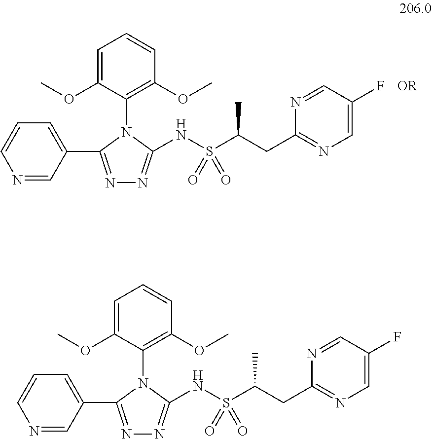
N1=C(C2=CC=CN=C2)N(C2=C(OC)C=CC=C2OC)C(NS(C(CC2=NC=C(F)C=N2)C)(=O)=O)=N1.[OR].N1=C(C2=CC=CN=C2)N(C2=C(OC)C=CC=C2OC)C(NS(C(CC2=NC=C(F)C=N2)C)(=O)=O)=N1
